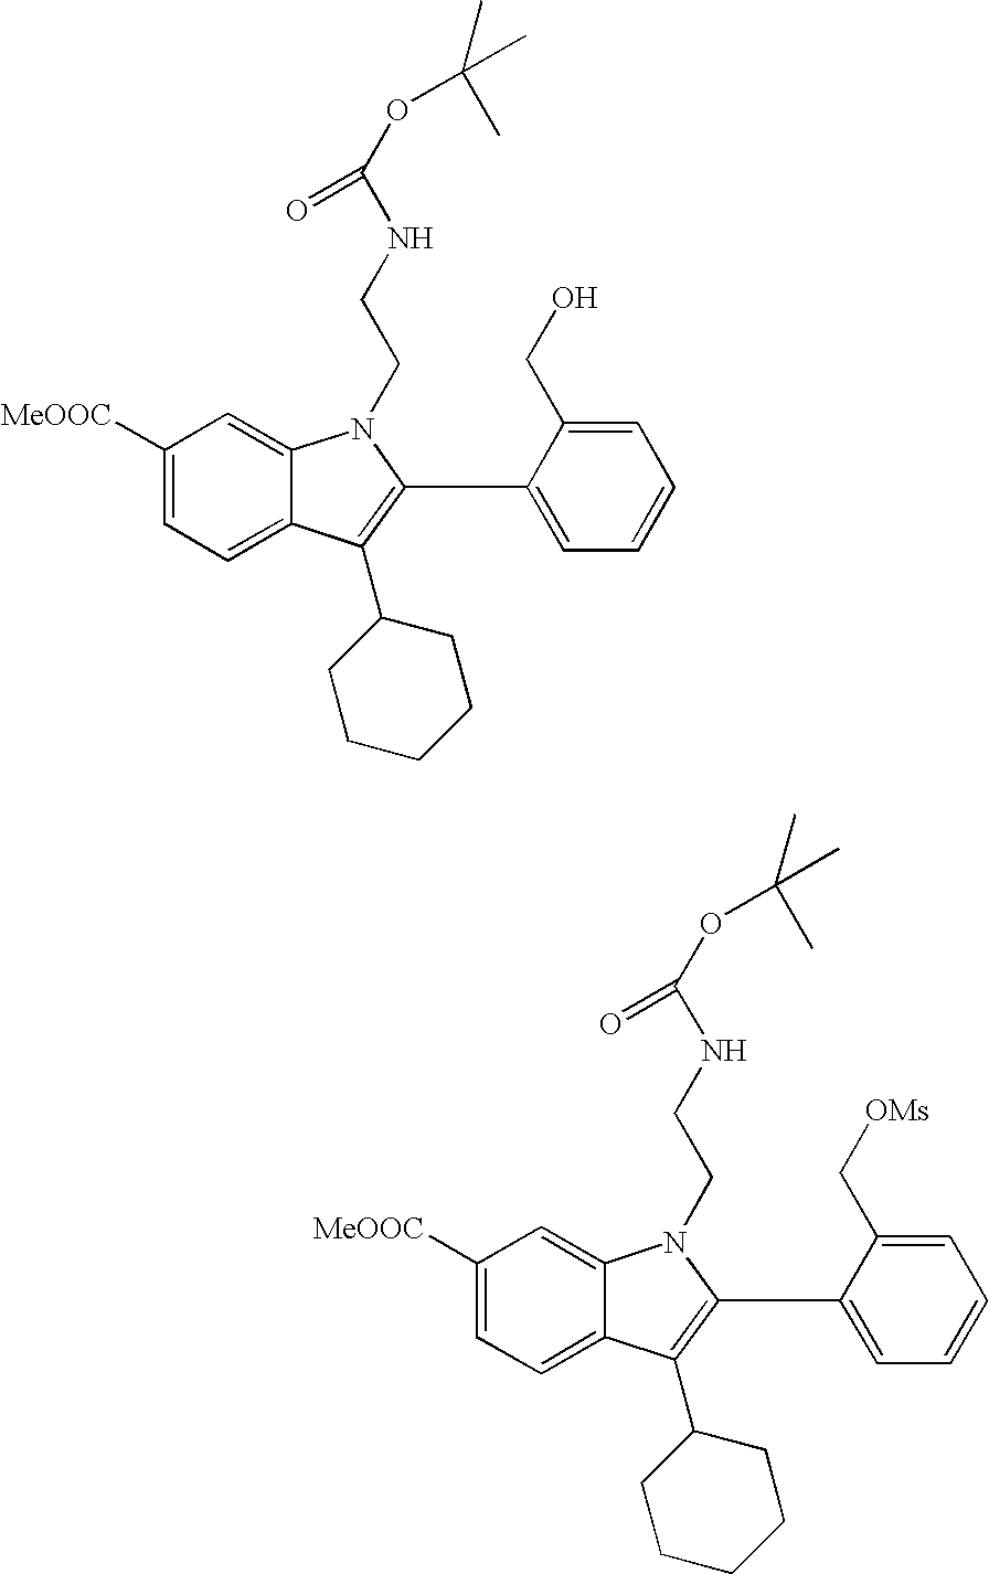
C1([MeOOC])=CC=C2C(=C1)N(CCNC(OC(C)(C)C)=O)C(C1=CC=CC=C1C[OMs])=C2C1CCCCC1.C1([MeOOC])=CC=C2C(=C1)N(CCNC(OC(C)(C)C)=O)C(C1=CC=CC=C1CO)=C2C1CCCCC1
